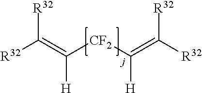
[R32]C(=C([CF2]C(=C([R32])[R32])[H])[H])[R32]
